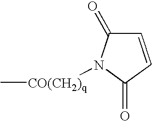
C1=CC(=O)N([CO(CH2)q]C)C1=O
